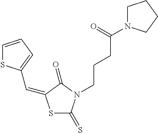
S1C(=S)N(CCCC(=O)N2CCCC2)C(=O)C1=CC1=CC=CS1
